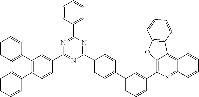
C1(C2=CC(C3=CC=C(C4=NC(C5=CC=CC=C5)=NC(C5=CC6=C(C7=C(C8=C6C=CC=C8)C=CC=C7)C=C5)=N4)C=C3)=CC=C2)=C2C(=C3C(=N1)C=CC=C3)C1=C(O2)C=CC=C1
